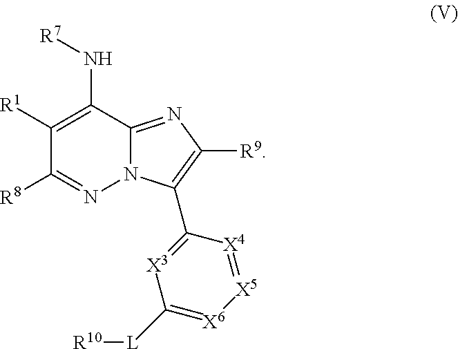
C1([R1])=C(N[R7])C2=NC([R9])=C(C3=[X3]C([L][R10])=[X6][X5]=[X4]3)N2N=C1[R8]
